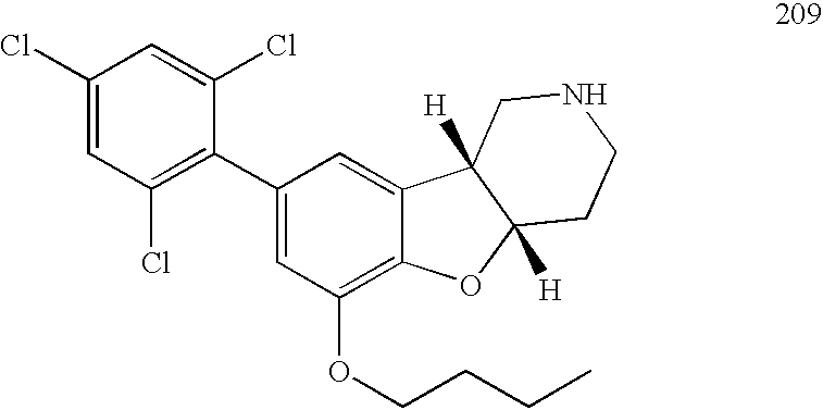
C1(Cl)=CC(Cl)=C(C2=CC(OCCCC)=C3C(=C2)C2([H])C([H])(O3)CCNC2)C(Cl)=C1
